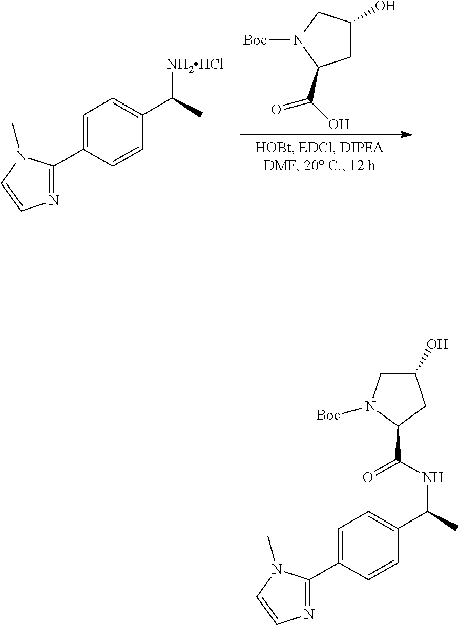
C1C(O)CN([Boc])C1C(O)=O.[NH2HCl]C(C)C1=CC=C(C2=NC=CN2C)C=C1.C1(O)CN([Boc])C(C(NC(C)C2=CC=C(C3=NC=CN3C)C=C2)=O)C1
